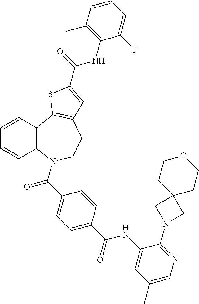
C1=CC2=C(C=C1)N(C(C1=CC=C(C(=O)NC3=CC(C)=CN=C3N3CC4(C3)CCOCC4)C=C1)=O)CCC1=C2SC(C(NC2=C(C)C=CC=C2F)=O)=C1
